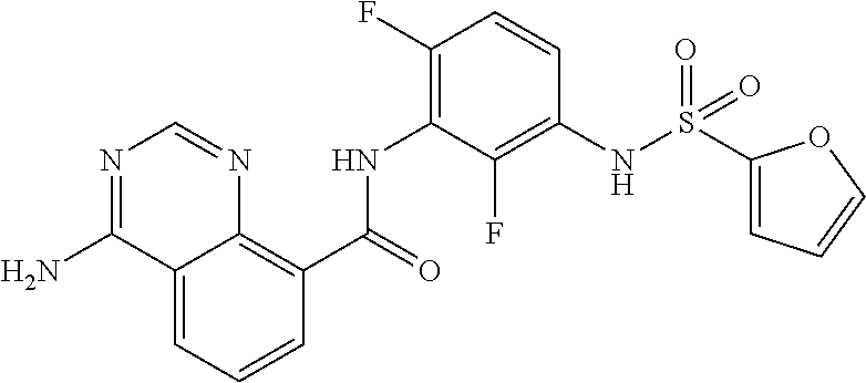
C12=CC=CC(C(=O)NC3=C(F)C=CC(NS(C4=CC=CO4)(=O)=O)=C3F)=C1N=CN=C2N
